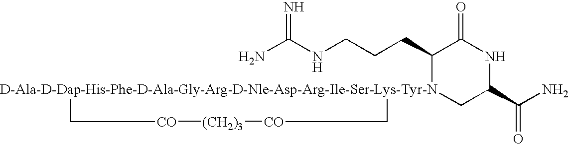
NC(NCCCC1[D-Ala-D-Dap-His-Phe-D-Ala-Gly-Arg-D-Nle-Asp-Arg-Ile-Ser-Lys-Tyr-N]2(CC(C(N)=O)NC1=O)C[CO][(CH2)3][CO]C2)=N
